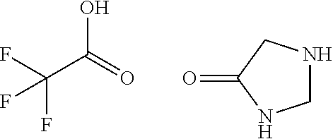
OC(=O)C(F)(F)F.N1CNC(=O)C1
